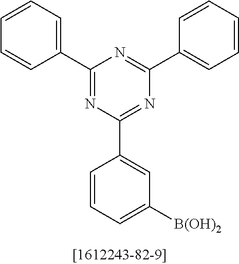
C1(C2=CC=CC=C2)=NC(C2=CC([B(OH)2])=CC=C2)=NC(C2=CC=CC=C2)=N1
